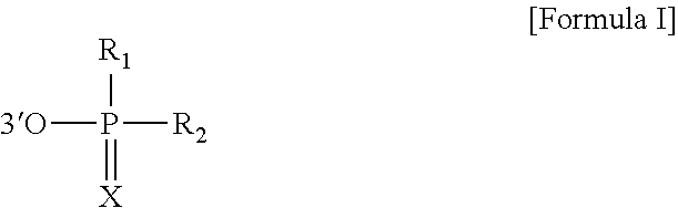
[3O]P([R1])([R2])=[X]
